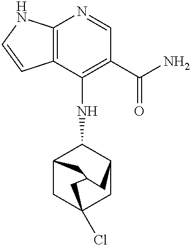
C12=C(C(NC3C4CC5(Cl)CC3CC(C5)C4)=C(C(N)=O)C=N1)C=CN2
